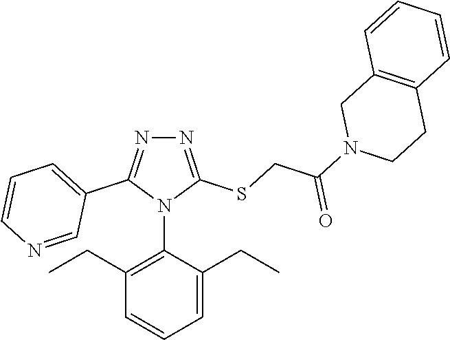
N1=C(SCC(N2CCC3=C(C2)C=CC=C3)=O)N(C2=C(CC)C=CC=C2CC)C(C2=CC=CN=C2)=N1
